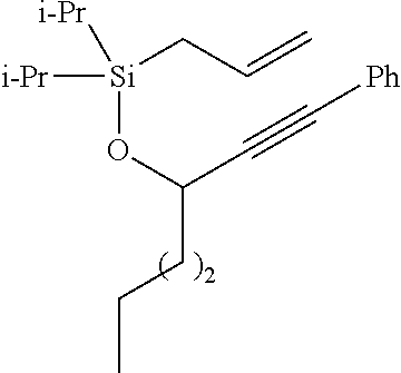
[Si](OC(C#C[Ph])CCC)(CC=C)([i-Pr])[i-Pr]
